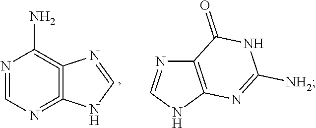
N1=CN=C2=C(=C1N)N=CN2.C12=C(NC=N1)N=C([NH2])NC2=O
